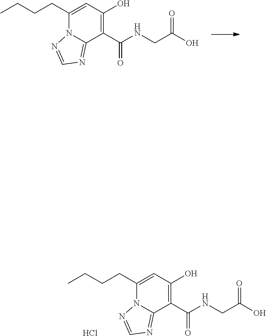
C1(CCCC)=CC(O)=C(C(NCC(O)=O)=O)C2=NC=NN12.C1(CCCC)=CC(O)=C(C(NCC(O)=O)=O)C2=NC=NN12.Cl
